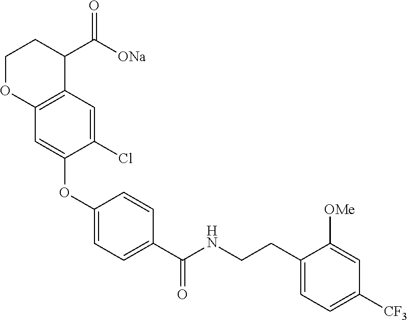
C1(OC2=CC3=C(C(C([ONa])=O)CCO3)C=C2Cl)=CC=C(C(NCCC2=CC=C([CF3])C=C2[OMe])=O)C=C1
